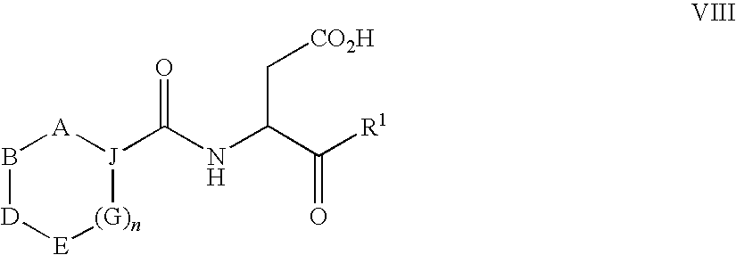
B1[D][E][(G)n][J](C(=O)NC(C[CO2H])C([R1])=O)[A]1
